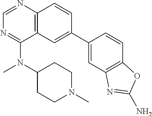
C1=C(C2=CC3=C(N=CN=C3N(C3CCN(C)CC3)C)C=C2)C=CC2=C1N=C(N)O2
